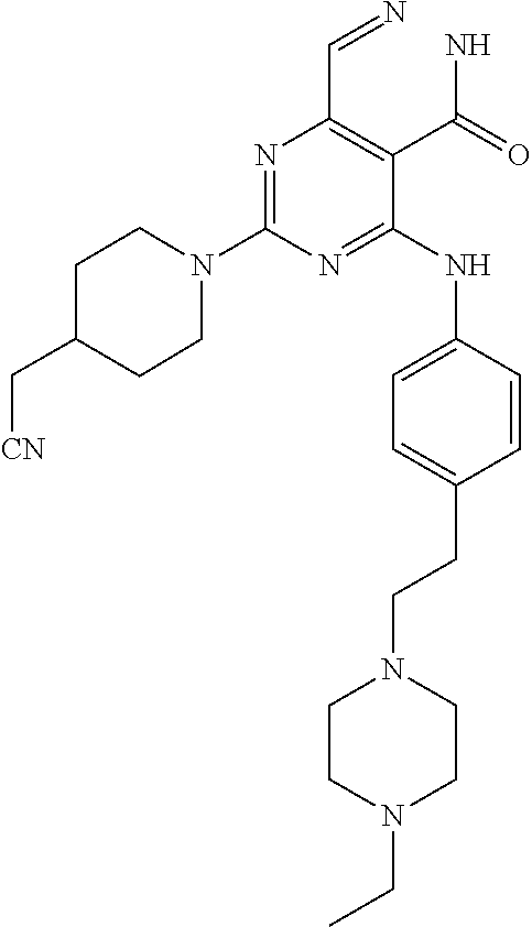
N1=C(N2CCC(C[CN])CC2)N=C(NC2=CC=C(CCN3CCN(CC)CC3)C=C2)C(C(N)=O)=C1C=N
